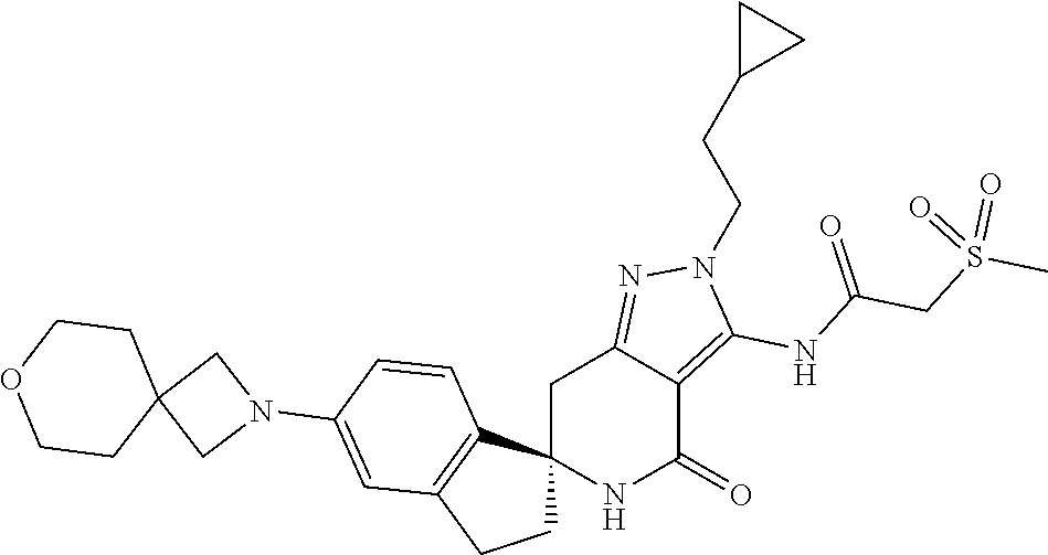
C12(NC(=O)C3=C(NC(CS(C)(=O)=O)=O)N(CCC4CC4)N=C3C1)CCC1=C2C=CC(N2CC3(C2)CCOCC3)=C1
